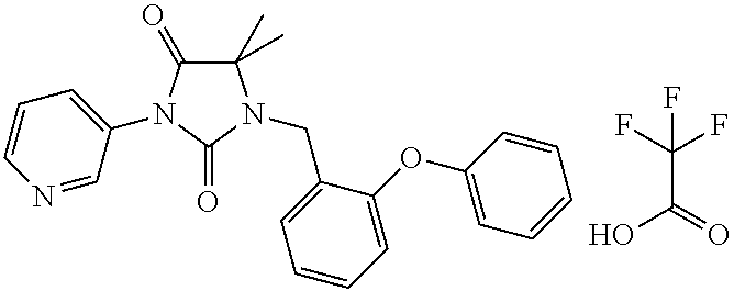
C1(C)(C)C(=O)N(C2=CC=CN=C2)C(=O)N1CC1=CC=CC=C1OC1=CC=CC=C1.C(C(=O)O)(F)(F)F
